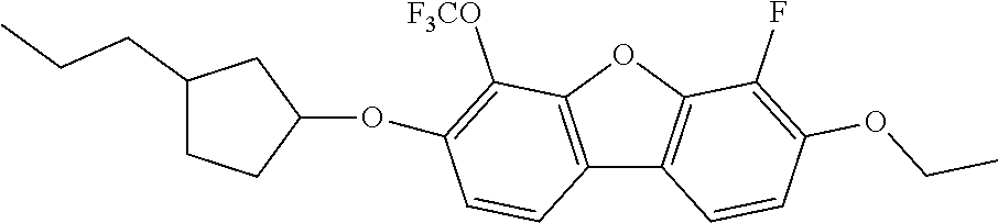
C12=C(OC3=C1C=CC(OCC)=C3F)C([F3CO])=C(OC1CCC(CCC)C1)C=C2
